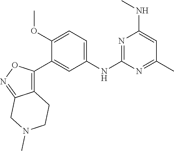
C1(NC2=CC=C(OC)C(C3=C4C(=NO3)CN(C)CC4)=C2)=NC(NC)=CC(C)=N1
